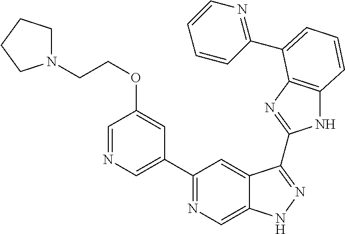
C1(C2=NC=C3C(=C2)C(C2=NC4=C(N2)C=CC=C4C2=NC=CC=C2)=NN3)=CN=CC(OCCN2CCCC2)=C1
